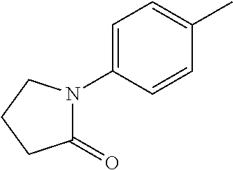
C1=C(N2C(=O)CCC2)C=CC(C)=C1
